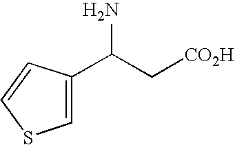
C1=C(C(C[CO2H])N)C=CS1
